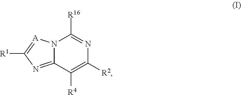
N12C(=NC([R1])=[A]1)C([R4])=C([R2])N=C2[R16]
